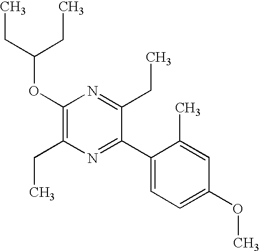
C1(OC(CC)CC)=C(CC)N=C(C2=CC=C(OC)C=C2C)C(CC)=N1
